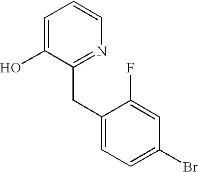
C1=C(O)C(CC2=CC=C(Br)C=C2F)=NC=C1
